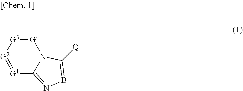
[G1]1=[G2][G3]=[G4]N2C1=NB=C2[Q]
